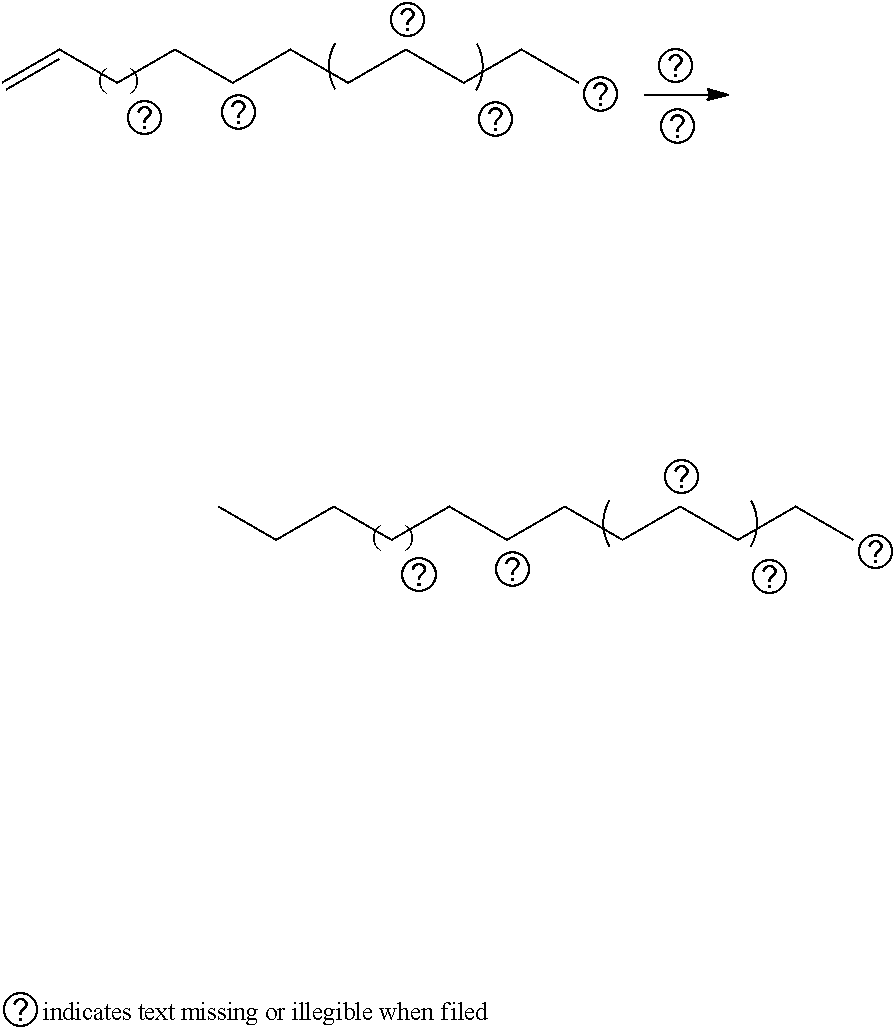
C(CCCCC)CCCC=C.C(CCCCC)CCCCCC
